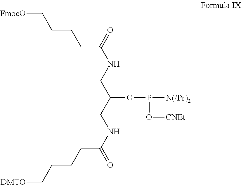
[FmocO]CCCCC(NCC(CNC(CCCC[DMTO])=O)OP(O[CNEt])[N(/Pr)2])=O
